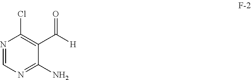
N1=CN=C(N)C(C([H])=O)=C1Cl
